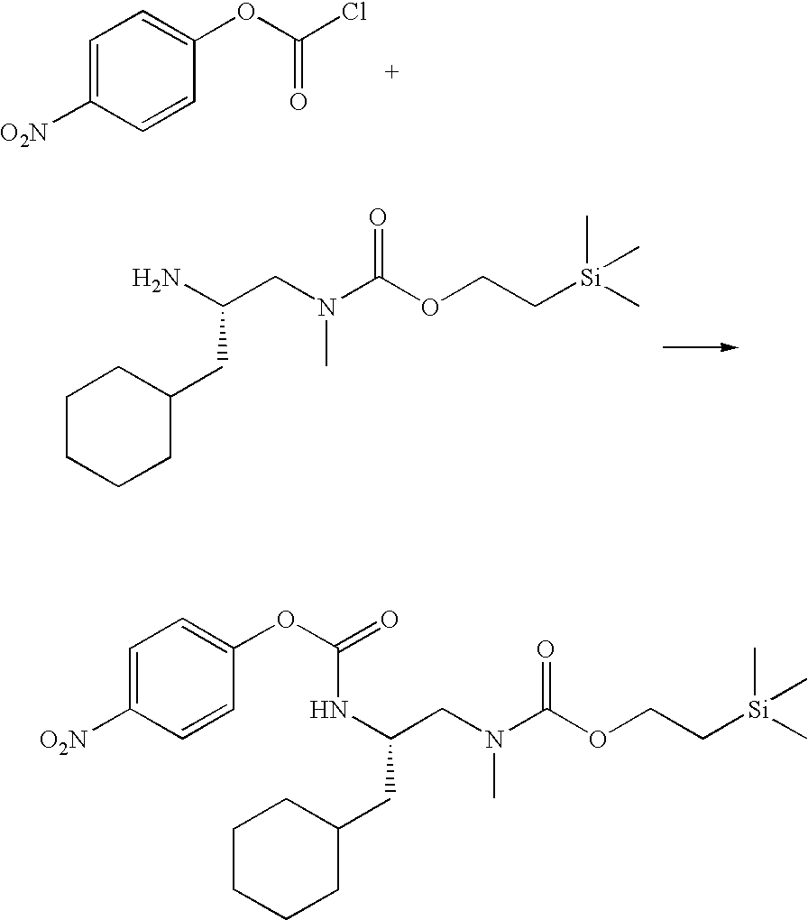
C1=C([O2N])C=CC(OC(Cl)=O)=C1.C(CN(C(OCC[Si](C)(C)C)=O)C)(N)CC1CCCCC1.C(CN(C(OCC[Si](C)(C)C)=O)C)(CC1CCCCC1)NC(OC1=CC=C([O2N])C=C1)=O
